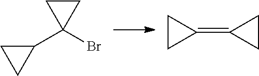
C1(C2(Br)CC2)CC1.C1CC1=C1CC1
